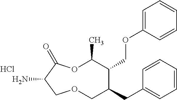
Cl.NC1C(=O)OC(C)C(COC2=CC=CC=C2)C(CC2=CC=CC=C2)COC1
